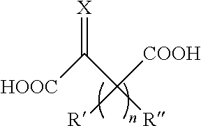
C(C([R])([COOH])[R])([HOOC])=[X]
